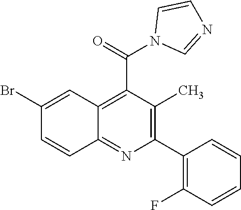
C1(C2=C(C)C(C(N3C=NC=C3)=O)=C3C(=N2)C=CC(Br)=C3)=C(F)C=CC=C1
